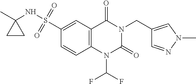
C12=C(C=C(S(NC3(C)CC3)(=O)=O)C=C1)C(=O)N(CC1=CN(C)N=C1)C(=O)N2C(F)F
